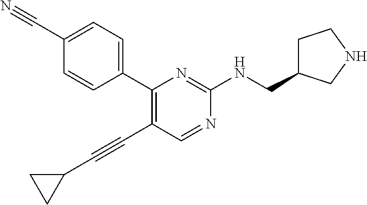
C1(C#N)=CC=C(C2=C(C#CC3CC3)C=NC(NCC3CCNC3)=N2)C=C1
